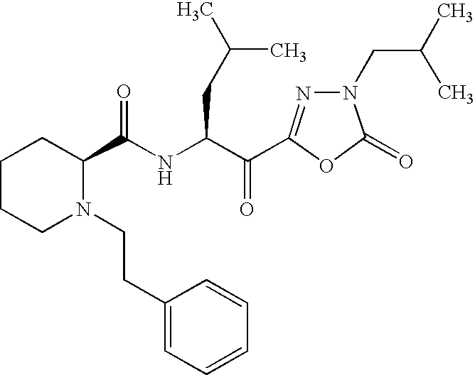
C1(C(NC(C(=O)C2=NN(CC(C)C)C(=O)O2)CC(C)C)=O)CCCCN1CCC1=CC=CC=C1
